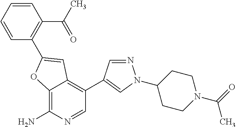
C12=C(N)N=CC(C3=CN(C4CCN(C(=O)C)CC4)N=C3)=C1C=C(C1=C(C(C)=O)C=CC=C1)O2
